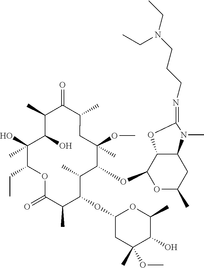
C1C(C)(OC)C(OC2OC(C)CC3C2OC(=NCCCN(CC)CC)N3C)C(C)C(OC2CC(C)(OC)C(O)C(C)O2)C(C)C(=O)OC(CC)C(O)(C)C(O)C(C)C(=O)C1C
